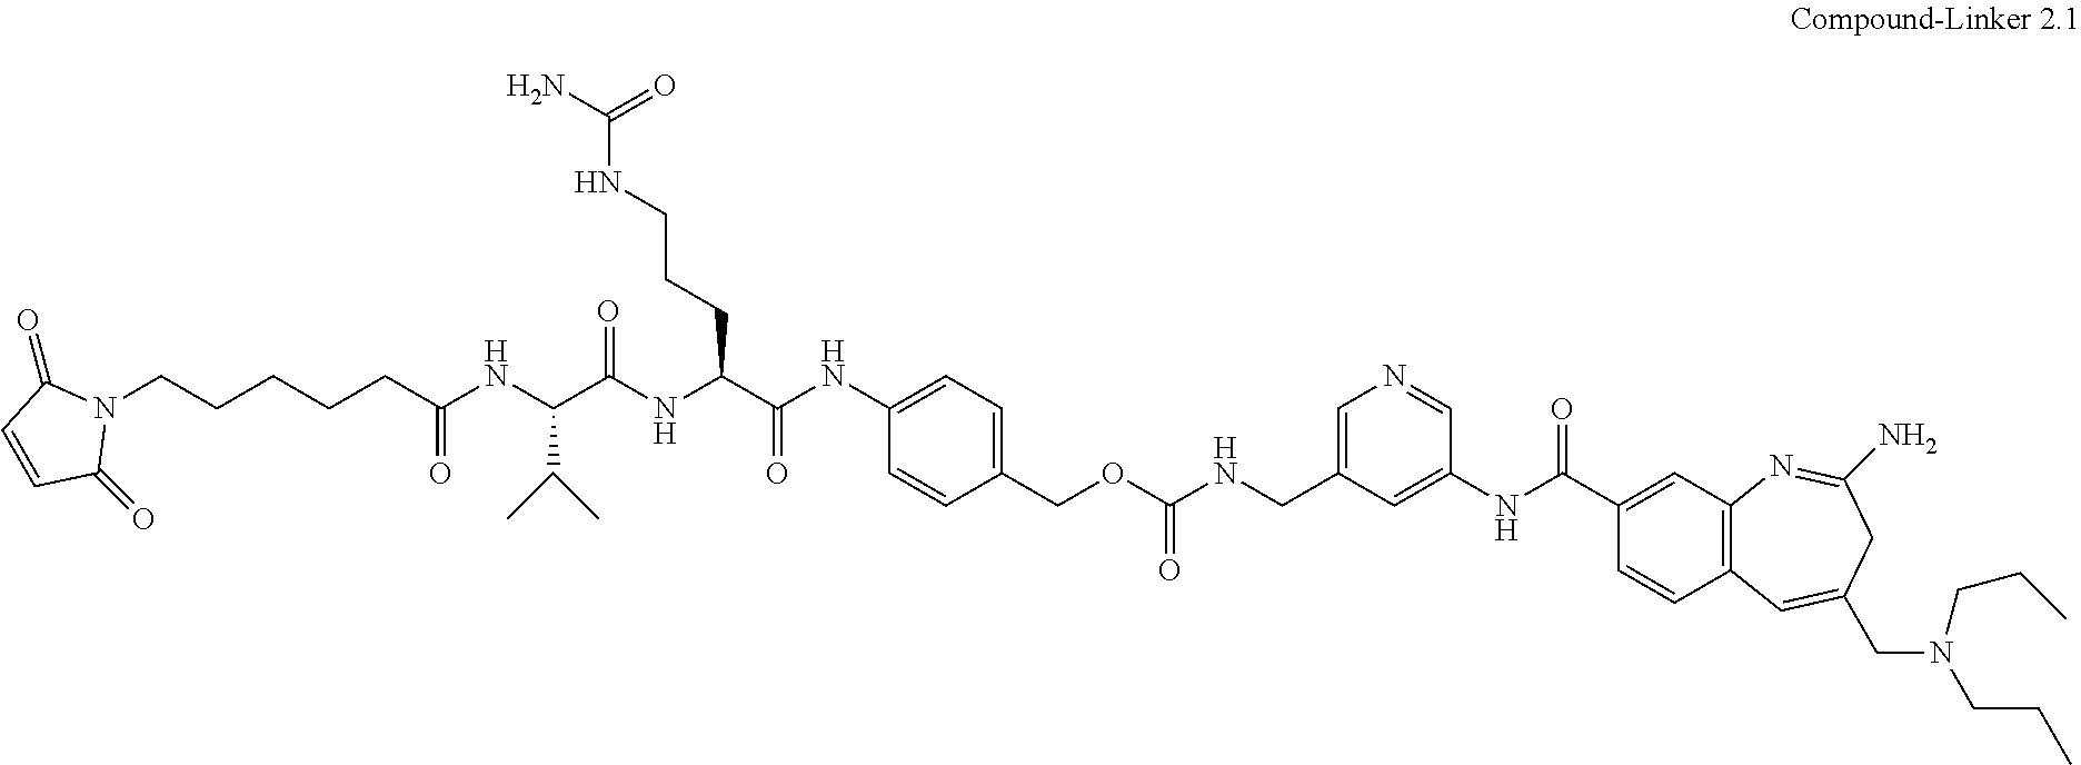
N1(CCCCCC(NC(C(NC(C(NC2=CC=C(COC(NCC3=CN=CC(NC(C4=CC5=C(C=C4)C=C(CN(CCC)CCC)CC(N)=N5)=O)=C3)=O)C=C2)=O)CCCNC(N)=O)=O)C(C)C)=O)C(=O)C=CC1=O
